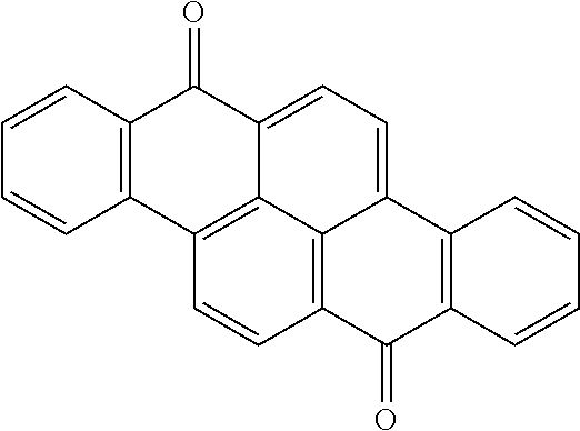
C1=CC2=C(C=C1)C1=C3C(=CC=C4C3=C(C=C1)C(=O)C1=C4C=CC=C1)C2=O
